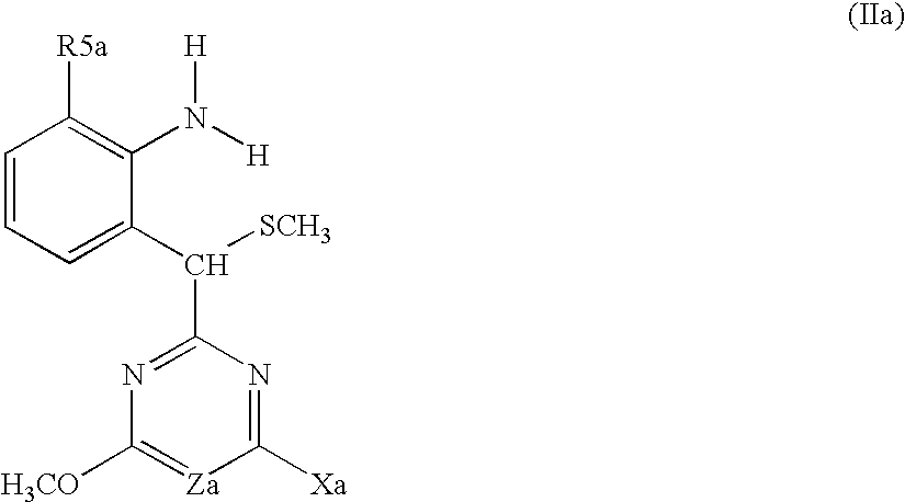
C1=CC=C(C(C2=NC([H3CO])=[Za]C([Xa])=N2)[SCH3])C(N([H])[H])=C1[R5a]
